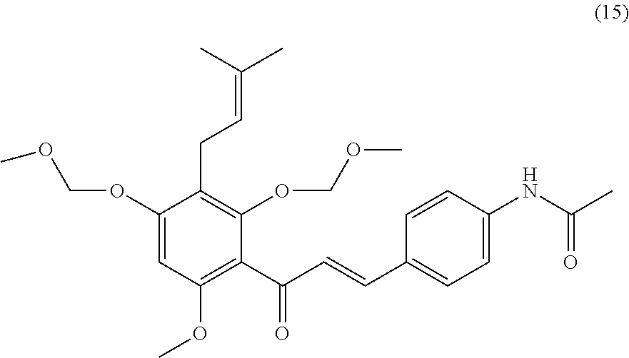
C1(OCOC)=CC(OC)=C(C(C=CC2=CC=C(NC(C)=O)C=C2)=O)C(OCOC)=C1CC=C(C)C
